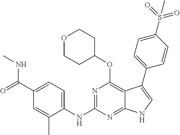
N(C1=NC(OC2CCOCC2)=C2C(=N1)NC=C2C1=CC=C(S(=O)(=O)C)C=C1)C1=CC=C(C(=O)NC)C=C1C
